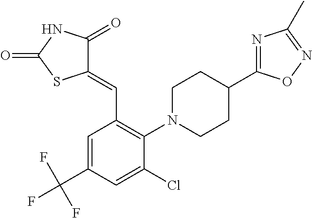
C1(=CC2=C(N3CCC(C4=NC(C)=NO4)CC3)C(Cl)=CC(C(F)(F)F)=C2)C(=O)NC(=O)S1
